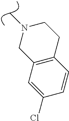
C1CC2=C(CN1C)C=C(Cl)C=C2
